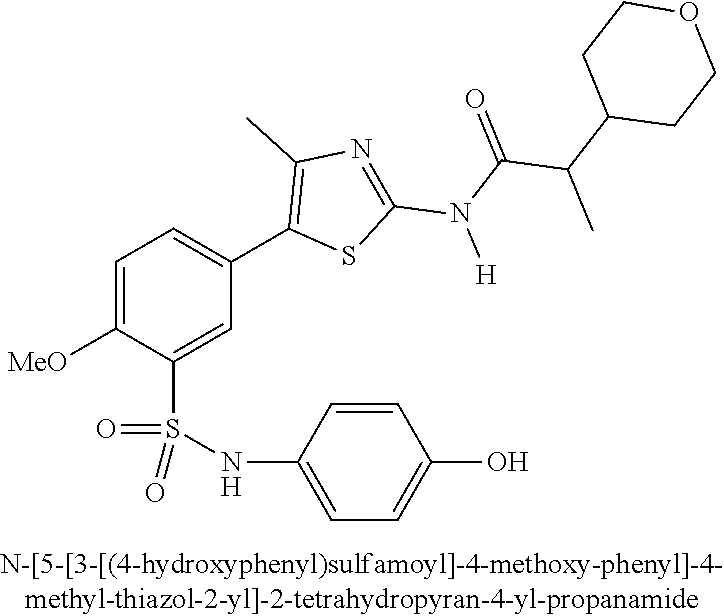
C1=C([OMe])C(S(NC2=CC=C(O)C=C2)(=O)=O)=CC(C2=C(C)N=C(N([H])C(C(C3CCOCC3)C)=O)S2)=C1
